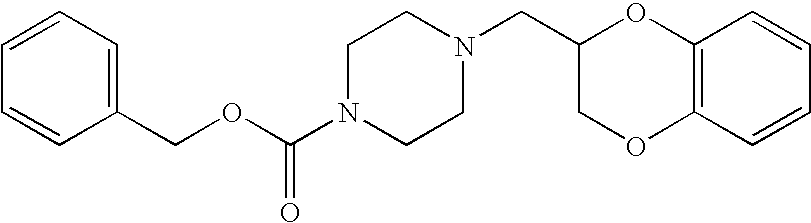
O(C(N1CCN(CC2OC3=C(C=CC=C3)OC2)CC1)=O)CC1=CC=CC=C1
